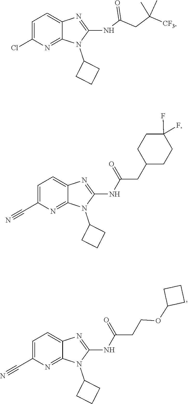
N1(C2CCC2)C(NC(CC2CCC(F)(F)CC2)=O)=NC2=CC=C(C#N)N=C12.N1(C2CCC2)C(NC(CCOC2CCC2)=O)=NC2=CC=C(C#N)N=C12.N1(C2CCC2)C(NC(CC([CF3])(C)C)=O)=NC2=CC=C(Cl)N=C12
